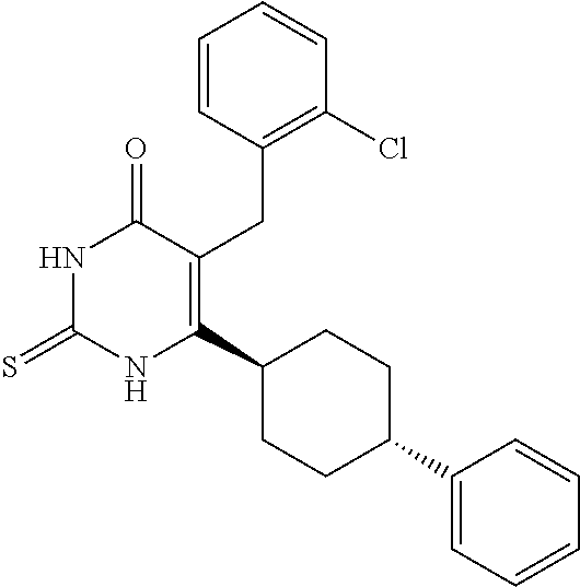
C1=CC(CC2=C(C3CCC(C4=CC=CC=C4)CC3)NC(=S)NC2=O)=C(Cl)C=C1
